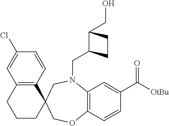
C(N1C2=C(C=CC(C(=O)[OtBu])=C2)OCC2(C3=C(C=C(Cl)C=C3)CCC2)C1)C1C(CO)CC1
